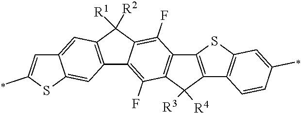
C12=C(C([R3])([R4])C3=C1C(F)=C1C(=C3F)C3=C(C1([R2])[R1])C=C1C(=C3)SC(C)=C1)C1=C(S2)C=C(C)C=C1
